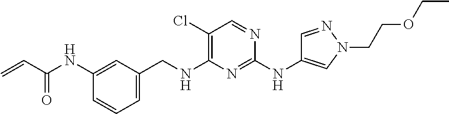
C1=C(CNC2=C(Cl)C=NC(NC3=CN(CCOCC)N=C3)=N2)C=C(NC(C=C)=O)C=C1
